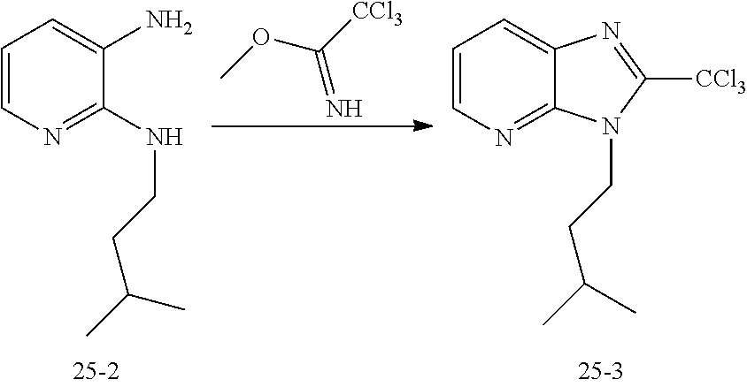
C1=CN=C(NCCC(C)C)C(N)=C1.COC(=N)[CCl3].C1=CN=C2C(=C1)N=C([CCl3])N2CCC(C)C
